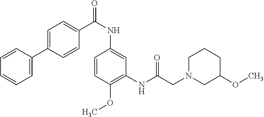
C1=CC(C2=CC=C(C(NC3=CC(NC(CN4CC(OC)CCC4)=O)=C(OC)C=C3)=O)C=C2)=CC=C1
